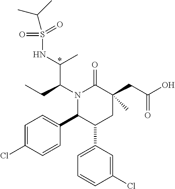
N1(C(CC)C(NS(C(C)C)(=O)=O)C)C(C2=CC=C(Cl)C=C2)C(C2=CC=CC(Cl)=C2)CC(CC(=O)O)(C)C1=O
